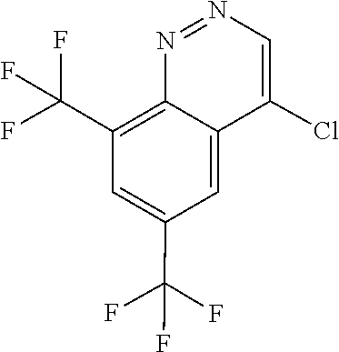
N1=NC=C(Cl)C2=CC(C(F)(F)F)=CC(C(F)(F)F)=C12
